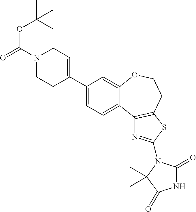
C1(C2=CC=C3C(=C2)OCCC2=C3N=C(N3C(=O)NC(=O)C3(C)C)S2)=CCN(C(=O)OC(C)(C)C)CC1
